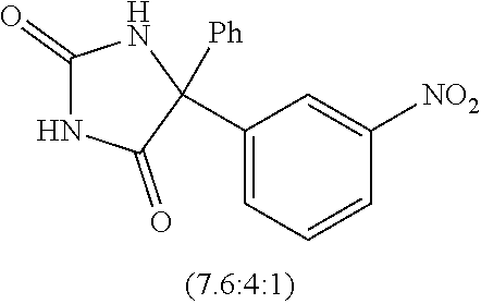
C1(=O)NC(=O)C(C2=CC=CC([NO2])=C2)([Ph])N1
